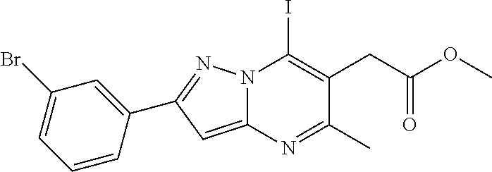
N12C(=CC(C3=CC(Br)=CC=C3)=N1)N=C(C)C(CC(OC)=O)=C2I
